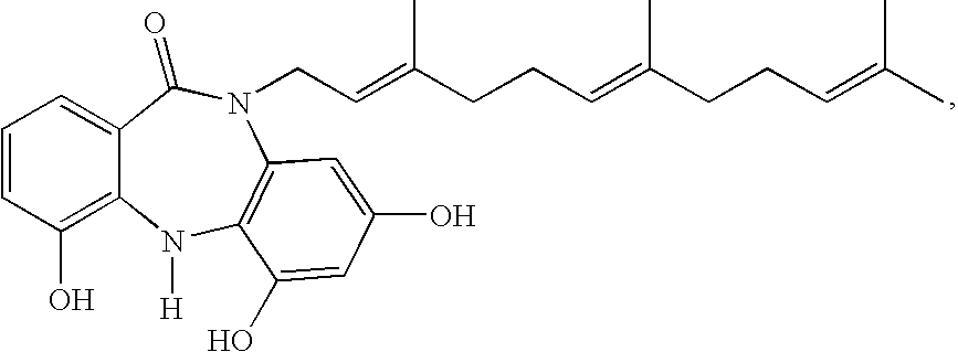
C(=C(CCC=C(CCC=C(C)C)C)C)CN1C2=C(N([H])C3=C(O)C=CC=C3C1=O)C(O)=CC(O)=C2
